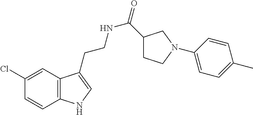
C12=C(C=C(Cl)C=C1)C(CCNC(=O)C1CCN(C3=CC=C(C)C=C3)C1)=CN2
